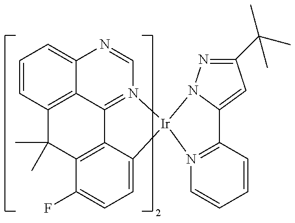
C1=CC2=C3C(=C1)N=CN1=C3C3=C(C(F)=CC=C3[Ir]13N1N=C(C(C)(C)C)C=C1C1=N3C=CC=C1)C2(C)C
